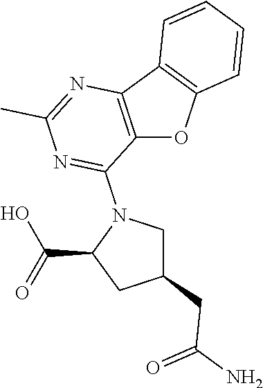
C12=C(C3=C(O1)C=CC=C3)N=C(C)N=C2N1C(C(=O)O)CC(CC(=O)N)C1
